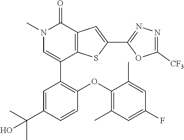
N1(C)C=C(C2=C(OC3=C(C)C=C(F)C=C3C)C=CC(C(C)(C)O)=C2)C2=C(C1=O)C=C(C1=NN=C([CF3])O1)S2
